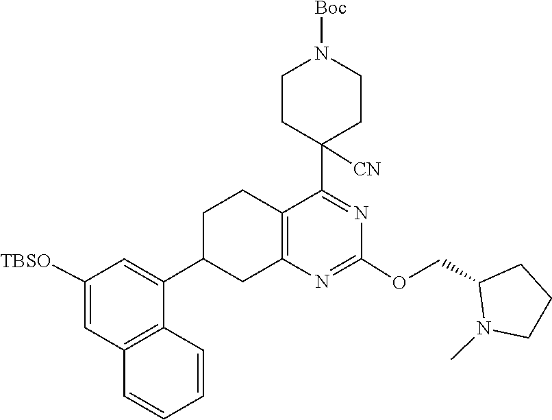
C1(COC2=NC3=C(C(C4([CN])CCN([Boc])CC4)=N2)CCC(C2=CC([TBSO])=CC4=C2C=CC=C4)C3)CCCN1C
